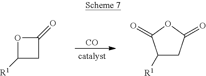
[CO].O1C([R1])CC1=O.C1([R1])CC(=O)OC1=O
